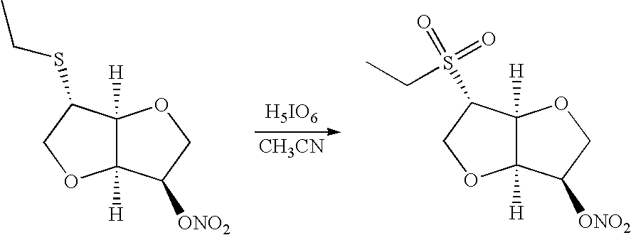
C12([H])C([H])(C(SCC)CO1)OCC2[ONO2].[H5IO6].[CH3CN].C12([H])C([H])(C(S(=O)(=O)CC)CO1)OCC2[ONO2]
